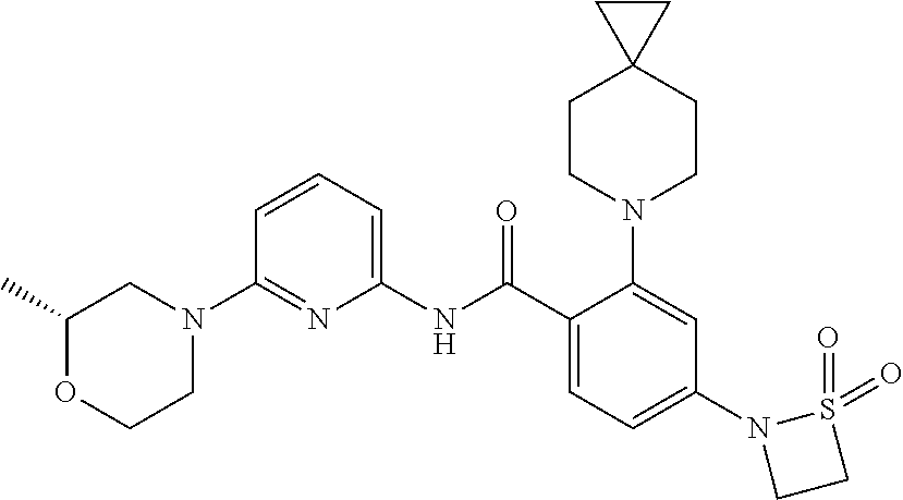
N1(C2=NC(NC(C3=CC=C(N4CCS4(=O)=O)C=C3N3CCC4(CC3)CC4)=O)=CC=C2)CC(C)OCC1
